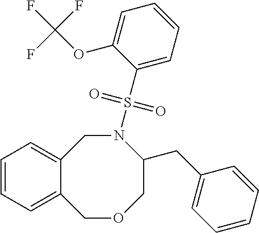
C12=CC=CC=C1COCC(CC1=CC=CC=C1)N(S(C1=CC=CC=C1OC(F)(F)F)(=O)=O)C2
